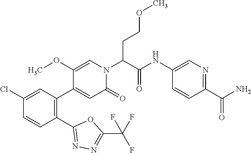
C1(OC)=CN(C(C(=O)NC2=CN=C(C(N)=O)C=C2)CCOC)C(=O)C=C1C1=C(C2=NN=C(C(F)(F)F)O2)C=CC(Cl)=C1
